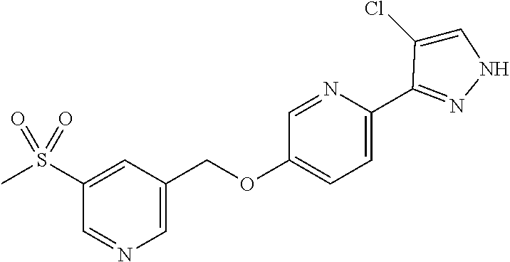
C1=C(C2=NNC=C2Cl)N=CC(OCC2=CN=CC(S(C)(=O)=O)=C2)=C1
